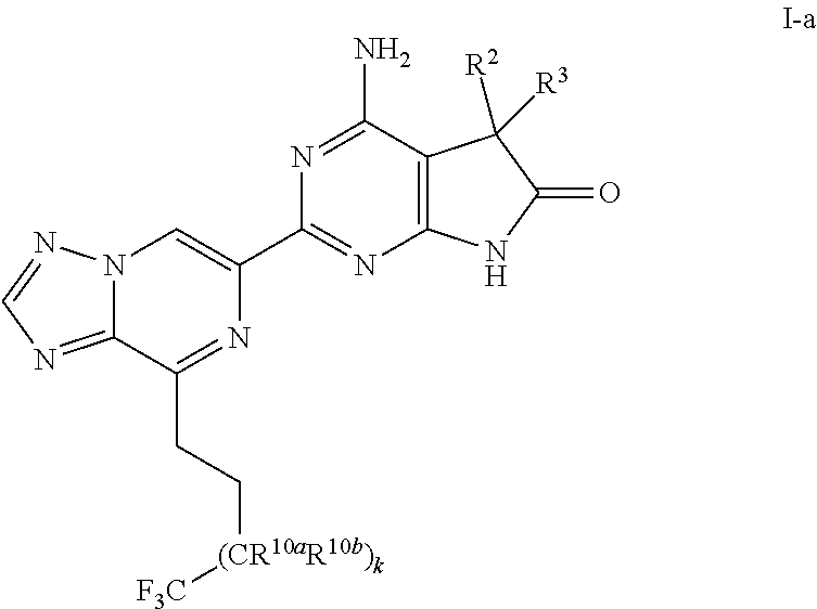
C12=NC=NN1C=C(C1=NC3=C(C(N)=N1)C([R2])([R3])C(=O)N3)N=C2CC[(CR10aR10b)k][F3C]
